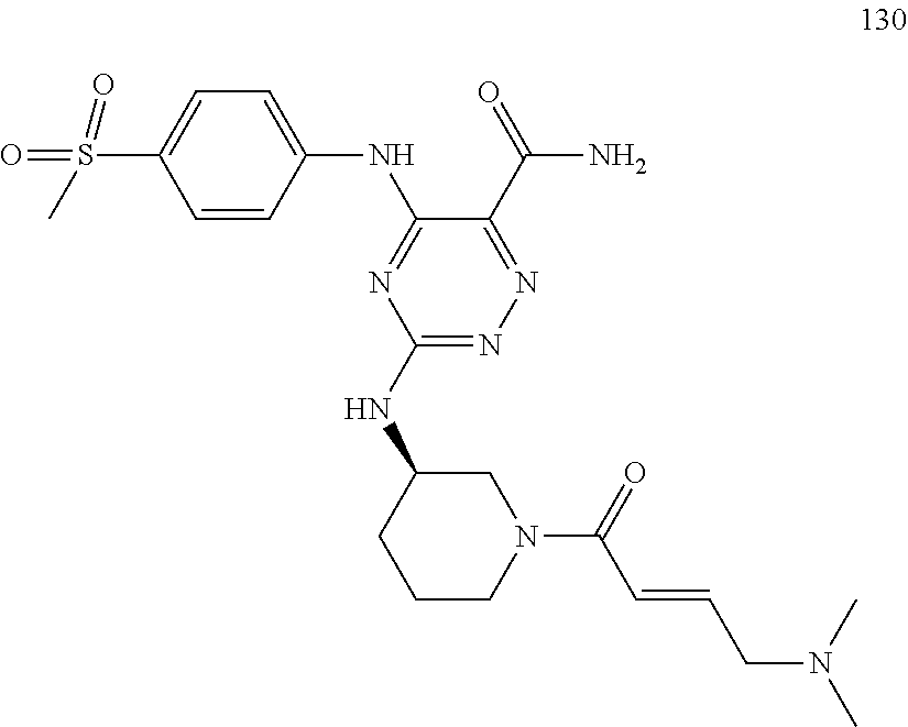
C1=CC(NC2=NC(NC3CCCN(C(=O)C=CCN(C)C)C3)=NN=C2C(=O)N)=CC=C1S(=O)(=O)C
